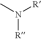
N([R])(C)[R]
